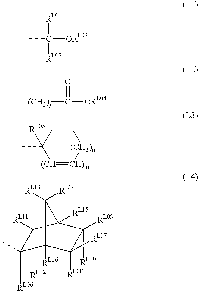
[(CH]1=[CH)m][(CH2)n]CCC1([RL05])C.C1([RL12])([RL11])C(C)([RL06])C2([RL16])C([RL08])([RL07])C([RL10])([RL09])C1([RL15])C2([RL13])[RL14].CC([RL01])([ORL03])[RL02].C[(CH2)y]C(=O)[ORL04]
